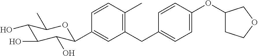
C1(CC2=CC=C(OC3CCOC3)C=C2)=C(C)C=CC(C2C(O)C(O)C(O)C(C)O2)=C1
